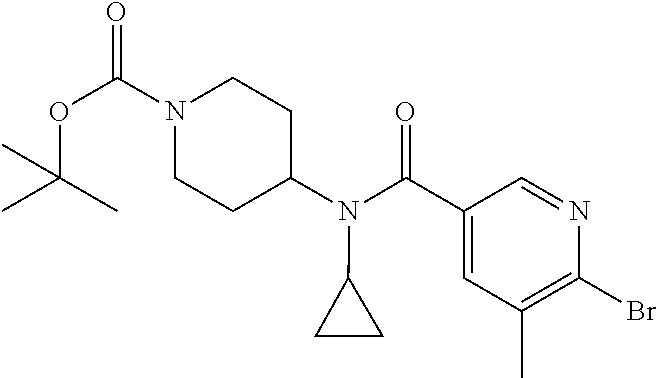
O(C(C)(C)C)C(N1CCC(N(C2CC2)C(C2=CC(C)=C(Br)N=C2)=O)CC1)=O
